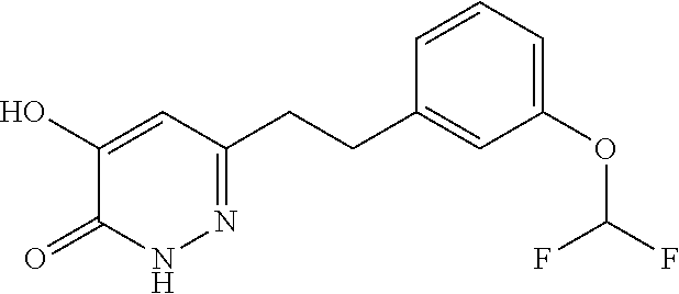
N1N=C(CCC2=CC(OC(F)F)=CC=C2)C=C(O)C1=O
